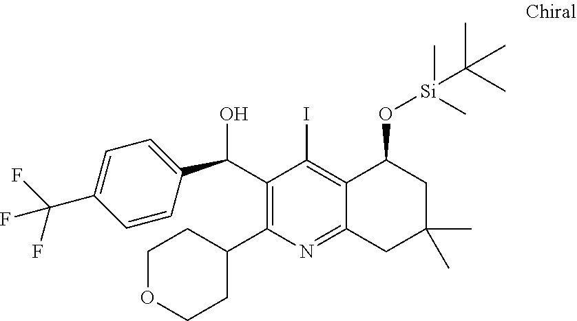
C1(C(O)C2=CC=C(C(F)(F)F)C=C2)=C(C2CCOCC2)N=C2C(=C1I)C(O[Si](C)(C)C(C)(C)C)CC(C)(C)C2
